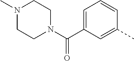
C1=C(C(N2CCN(C)CC2)=O)C=C(C)C=C1
